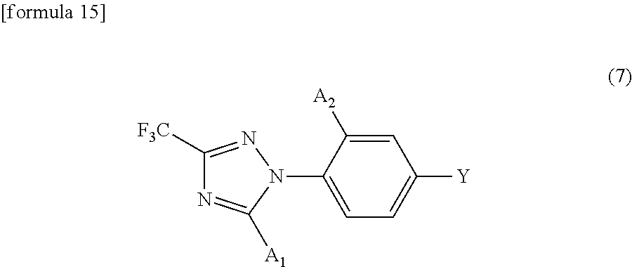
C1=C([A2])C(N2N=C([F3C])N=C2[A1])=CC=C1[Y]
